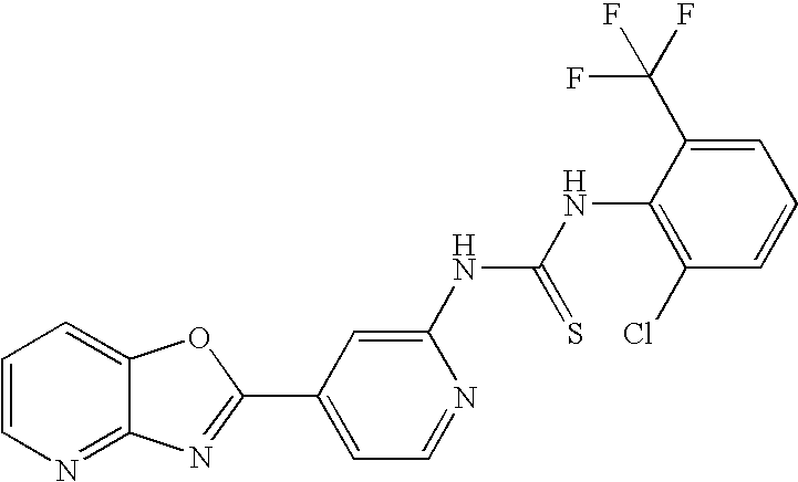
C12=NC=CC=C1OC(C1=CC=NC(NC(=S)NC3=C(Cl)C=CC=C3C(F)(F)F)=C1)=N2
